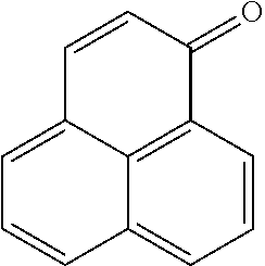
C1=CC2=C3C(=C1)C=CC=C3C=CC2=O
